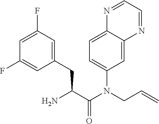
C1=C2C(=CC(N(C(C(N)CC3=CC(F)=CC(F)=C3)=O)CC=C)=C1)N=CC=N2
